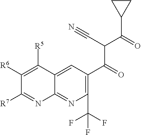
C1([R6])=C([R5])C2=CC(C(=O)C(C#N)C(=O)C3CC3)=C(C(F)(F)F)N=C2N=C1[R7]
